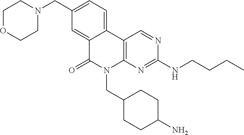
C1OCCN(CC2=CC=C3C(=C2)C(=O)N(CC2CCC(N)CC2)C2=C3C=NC(NCCCC)=N2)C1
